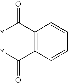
C1(C(*)=O)=C(C(*)=O)C=CC=C1
